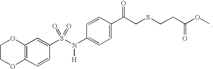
C1=C(C(CSCCC(OC)=O)=O)C=CC(N(S(C2=CC3=C(C=C2)OCCO3)(=O)=O)[H])=C1
